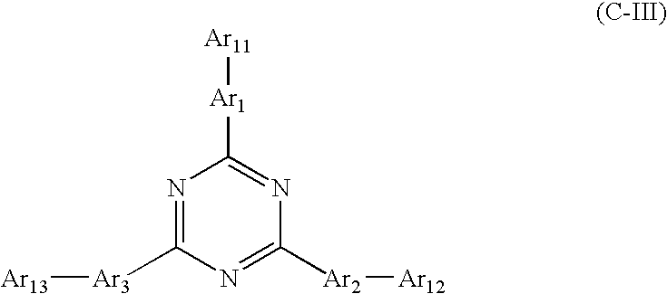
N1=C([Ar3][Ar13])N=C([Ar2][Ar12])N=C1[Ar1][Ar11]
